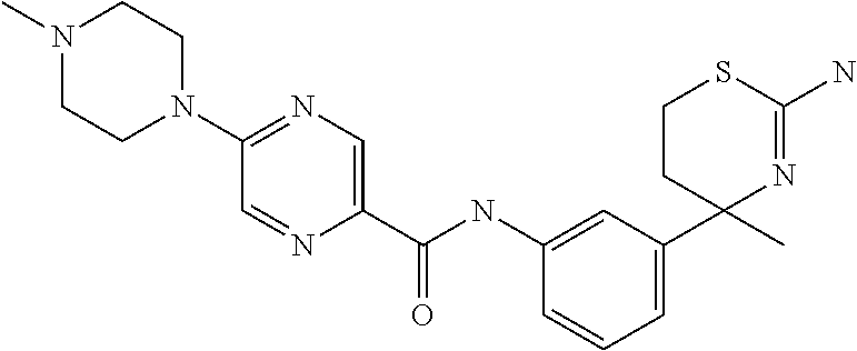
C1CC(C2=CC=CC(NC(C3=CN=C(N4CCN(C)CC4)C=N3)=O)=C2)(C)N=C(N)S1
